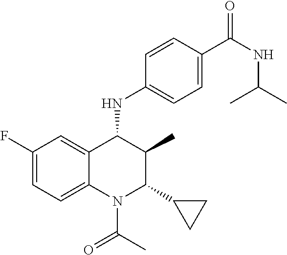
C1=CC(C(=O)NC(C)C)=CC=C1NC1C(C)C(C2CC2)N(C(=O)C)C2=CC=C(F)C=C12
